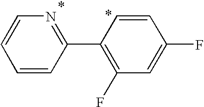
C1=CN=C(C2=C(F)C=C(F)C=C2)C=C1
